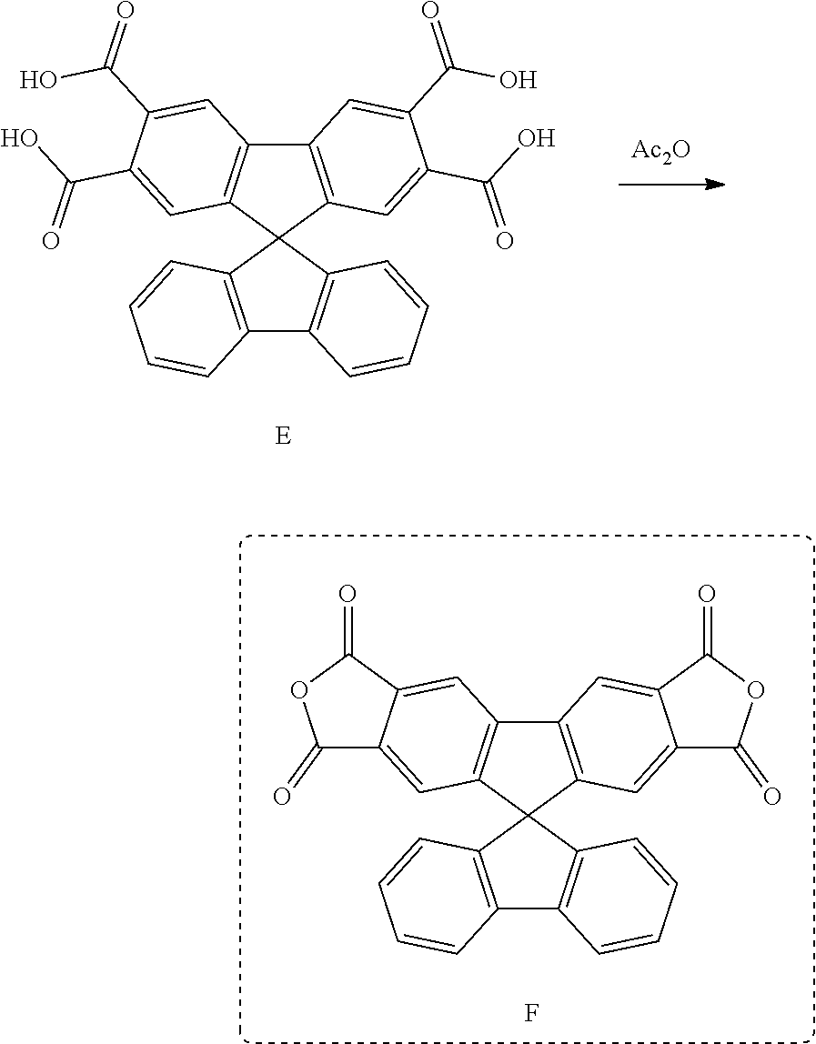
C12=C(C3(C4=C1C=C1C(=C4)C(=O)OC1=O)C1=C(C4=C3C=CC=C4)C=CC=C1)C=C1C(=C2)C(=O)OC1=O.F.C12=C(C3(C4=C1C=C(C(O)=O)C(C(O)=O)=C4)C1=C(C4=C3C=CC=C4)C=CC=C1)C=C(C(O)=O)C(C(O)=O)=C2.[Ac2O]
